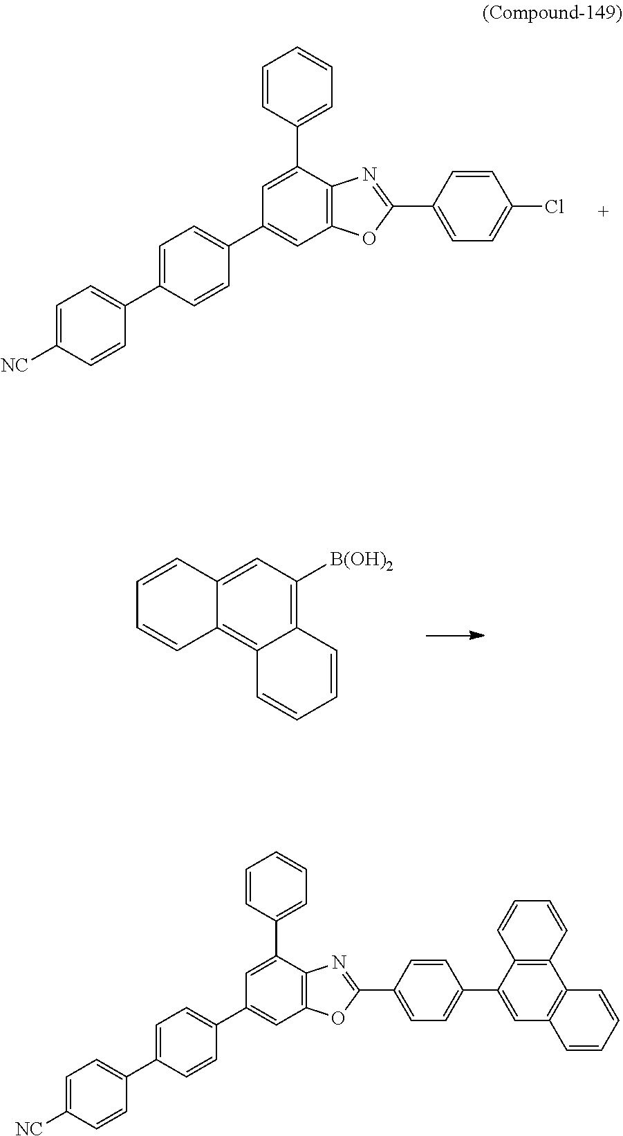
C1(C2=NC3=C(O2)C=C(C2=CC=C(C4=CC=C([NC])C=C4)C=C2)C=C3C2=CC=CC=C2)=CC=C(Cl)C=C1.C12=C([B(OH)2])C=C3C(=C1C=CC=C2)C=CC=C3.C1(C2=NC3=C(O2)C=C(C2=CC=C(C4=CC=C([NC])C=C4)C=C2)C=C3C2=CC=CC=C2)=CC=C(C2=CC3=C(C4=C2C=CC=C4)C=CC=C3)C=C1
